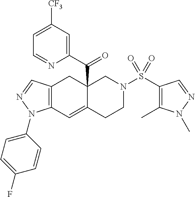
C1=C([CF3])C=C(C(=O)C23C(=CC4=C(C2)C=NN4C2=CC=C(F)C=C2)CCN(S(C2=C(C)N(C)N=C2)(=O)=O)C3)N=C1
